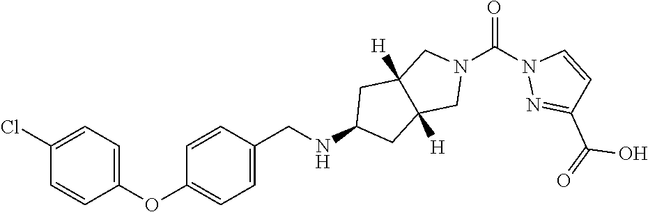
O=C(N1N=C(C(=O)O)C=C1)N1CC2([H])C([H])(C1)CC(NCC1=CC=C(OC3=CC=C(Cl)C=C3)C=C1)C2
